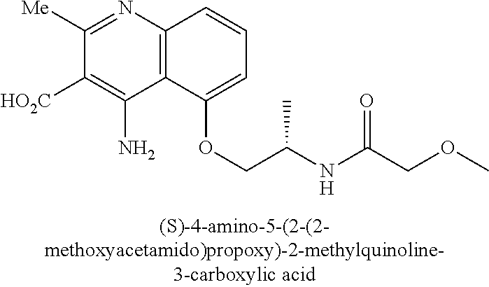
C1([Me])=NC2=C(C(N)=C1[HO2C])C(OCC(NC(COC)=O)C)=CC=C2
